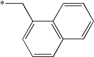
C1(C*)=CC=CC2=C1C=CC=C2
